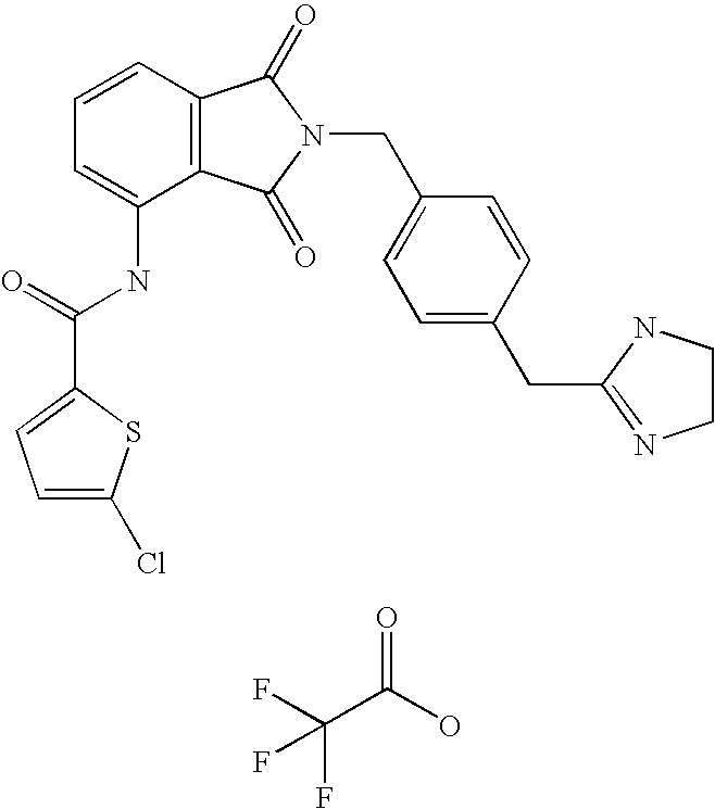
C1=CC=C(NC(=O)C2=CC=C(Cl)S2)C2=C1C(=O)N(CC1=CC=C(CC3=NCCN3)C=C1)C2=O.O=C(O)C(F)(F)F
